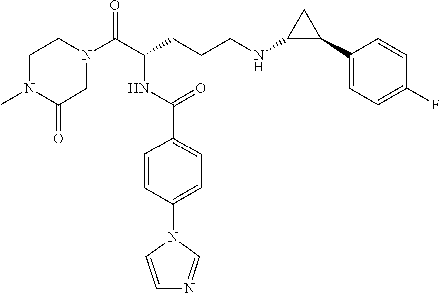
C1N(C(C(CCCNC2C(C3=CC=C(F)C=C3)C2)NC(C2=CC=C(N3C=CN=C3)C=C2)=O)=O)CCN(C)C1=O
